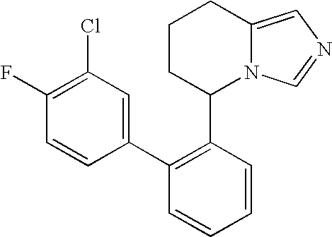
C1CC(C2=C(C3=CC(Cl)=C(F)C=C3)C=CC=C2)N2C(=CN=C2)C1
